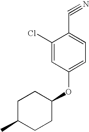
C1(Cl)=CC(OC2CCC(C)CC2)=CC=C1C#N
